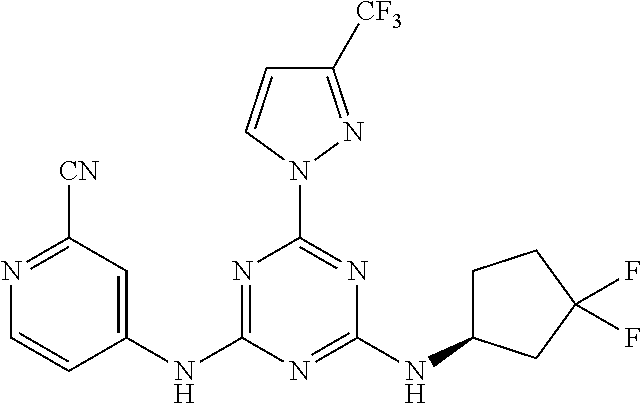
N1=C(NC2=CC([CN])=NC=C2)N=C(NC2CCC(F)(F)C2)N=C1N1C=CC([CF3])=N1
